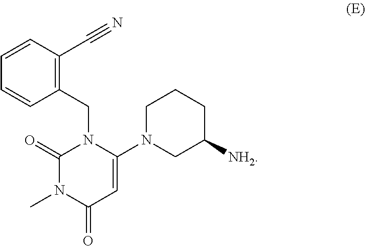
C1(CN2C(=O)N(C)C(=O)C=C2N2CC([NH2])CCC2)=C(C#N)C=CC=C1
